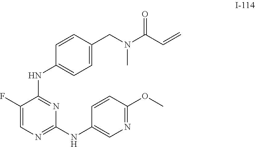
C1=C(CN(C(C=C)=O)C)C=CC(NC2=NC(NC3=CN=C(OC)C=C3)=NC=C2F)=C1
